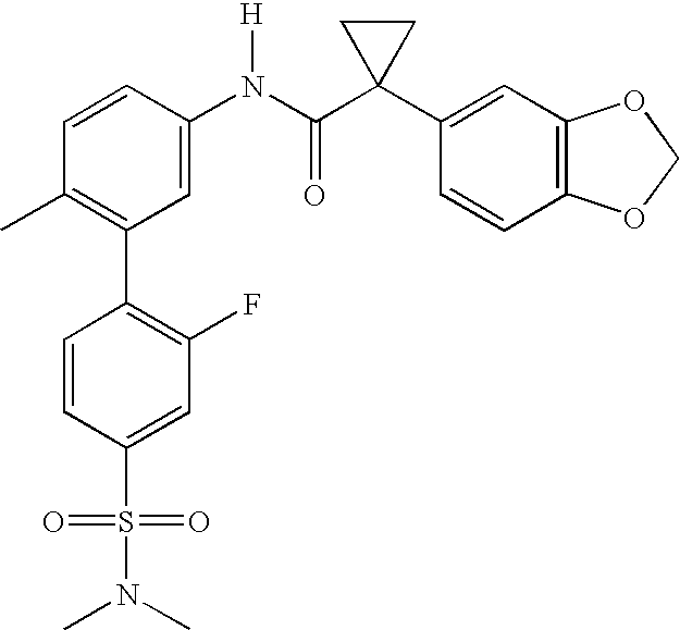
C1(N(C(C2(C3=CC4=C(C=C3)OCO4)CC2)=O)[H])=CC(C2=C(F)C=C(S(N(C)C)(=O)=O)C=C2)=C(C)C=C1
